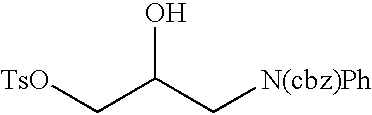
[TsO]CC(C[N(cbz)Ph])O
